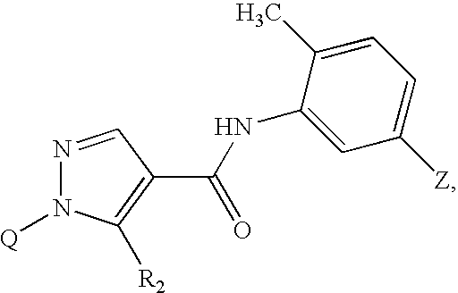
N1=CC(C(NC2=CC([Z])=CC=C2C)=O)=C([R2])N1[Q]
